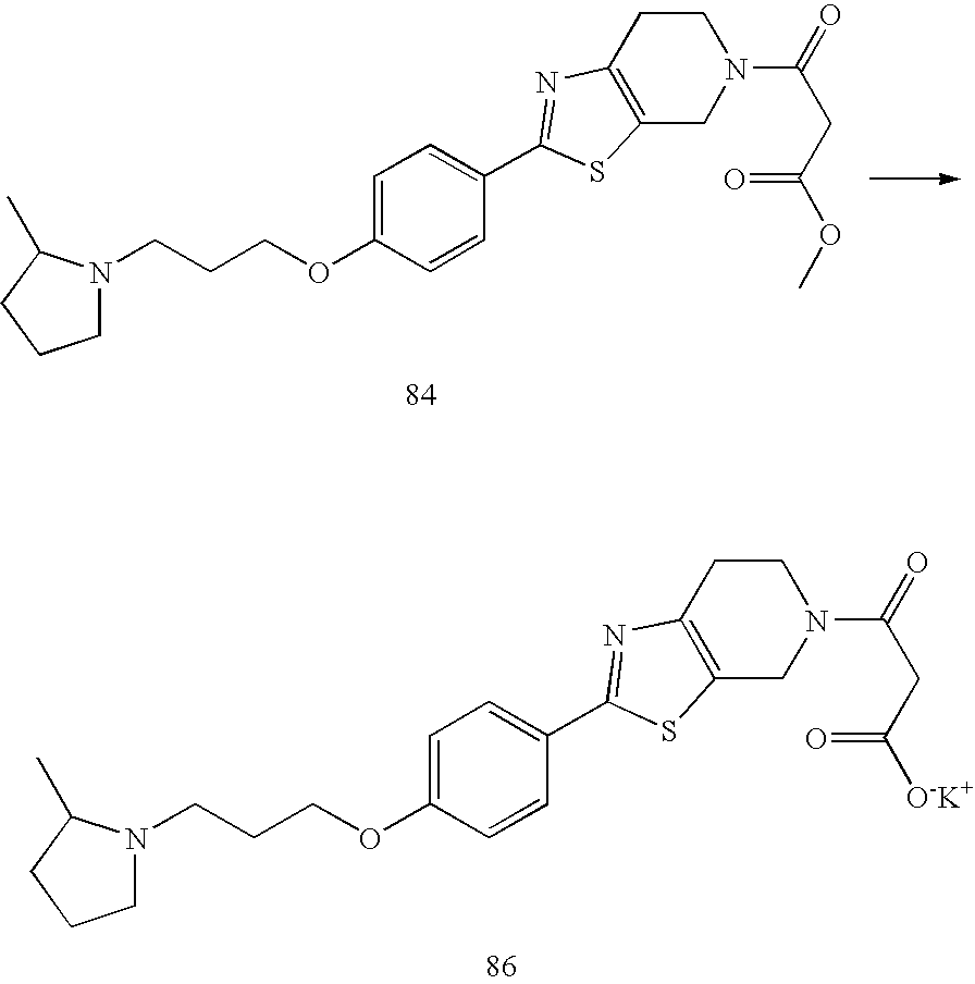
C(OC1=CC=C(C2=NC3=C(CN(C(CC([O-K+])=O)=O)CC3)S2)C=C1)CCN1CCCC1C.C(OC1=CC=C(C2=NC3=C(CN(C(CC(OC)=O)=O)CC3)S2)C=C1)CCN1CCCC1C
